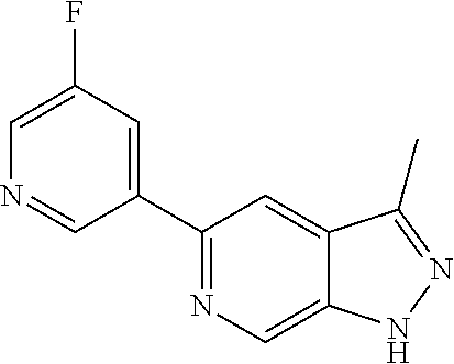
C1(C2=CC(F)=CN=C2)=NC=C2C(=C1)C(C)=NN2
